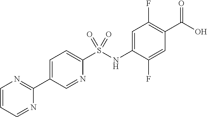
C1=C(NS(C2=CC=C(C3=NC=CC=N3)C=N2)(=O)=O)C(F)=CC(C(O)=O)=C1F
